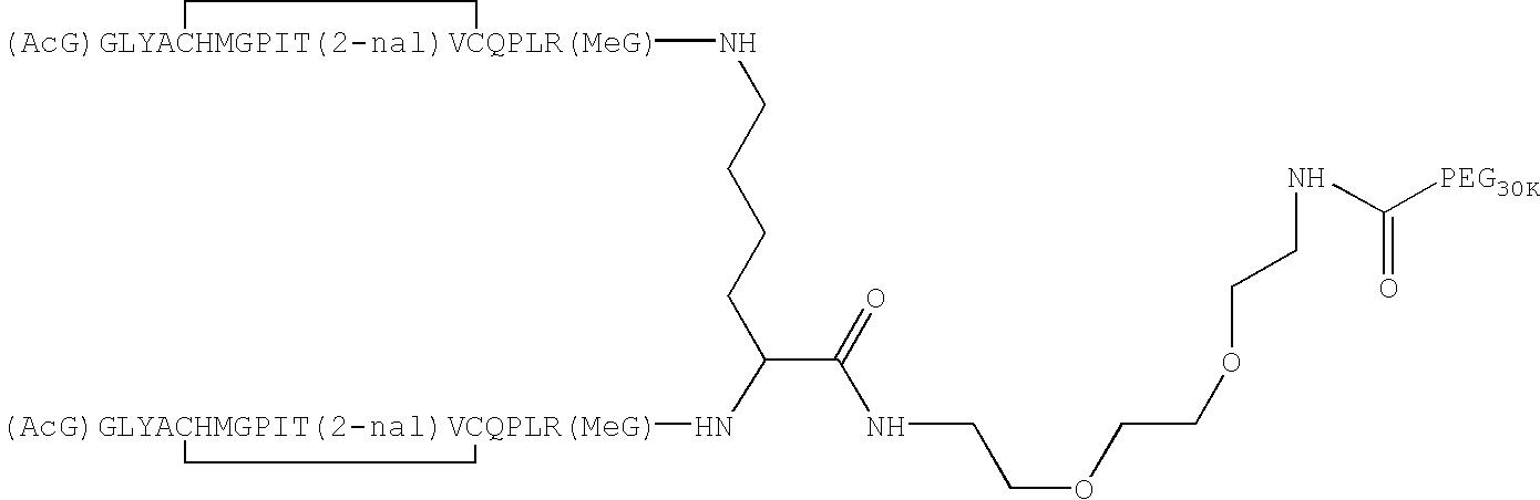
[(AcG)GLYACHMGPIT(2-nal)VCQPLR(MeG)]1(NCCCCC(C(=O)NCCOCCOCCNC([PEG30K])=O)N[(AcG)GLYACHMGPIT(2-nal)VCQPLR(MeG)]2CC2)CC1
